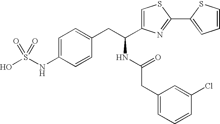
OS(NC1=CC=C(CC(NC(CC2=CC=CC(Cl)=C2)=O)C2=CSC(C3=CC=CS3)=N2)C=C1)(=O)=O
